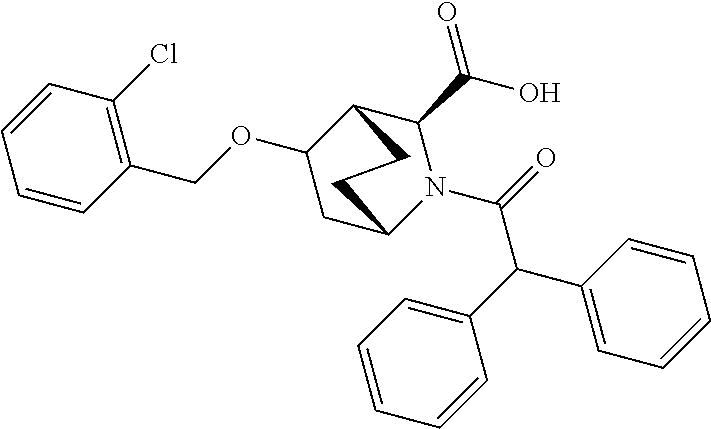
C1=CC=CC(C(C2=CC=CC=C2)C(=O)N2C(C(O)=O)C3C(OCC4=C(Cl)C=CC=C4)CC2CC3)=C1
